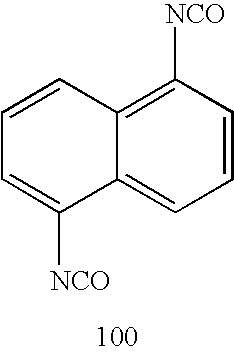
C12=C([NCO])C=CC=C1C([NCO])=CC=C2
